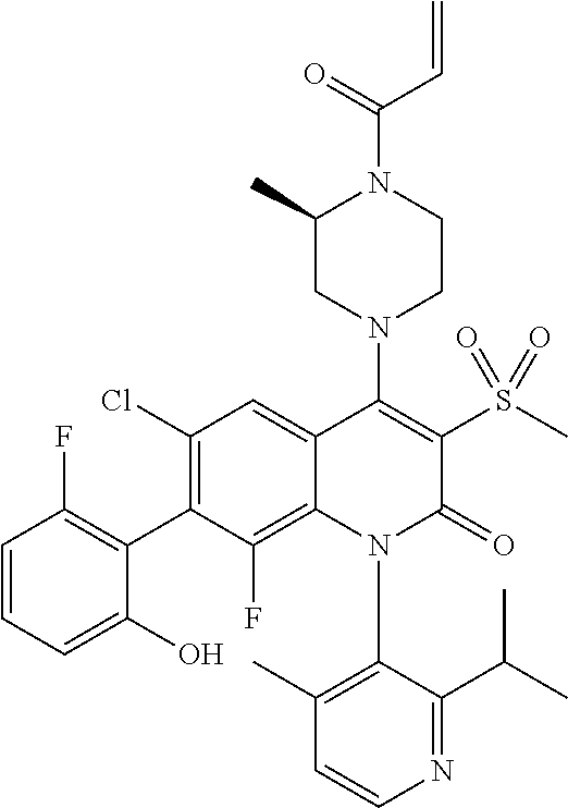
C1=CN=C(C(C)C)C(N2C(=O)C(S(C)(=O)=O)=C(N3CC(C)N(C(=O)C=C)CC3)C3=CC(Cl)=C(C4=C(F)C=CC=C4O)C(F)=C23)=C1C
